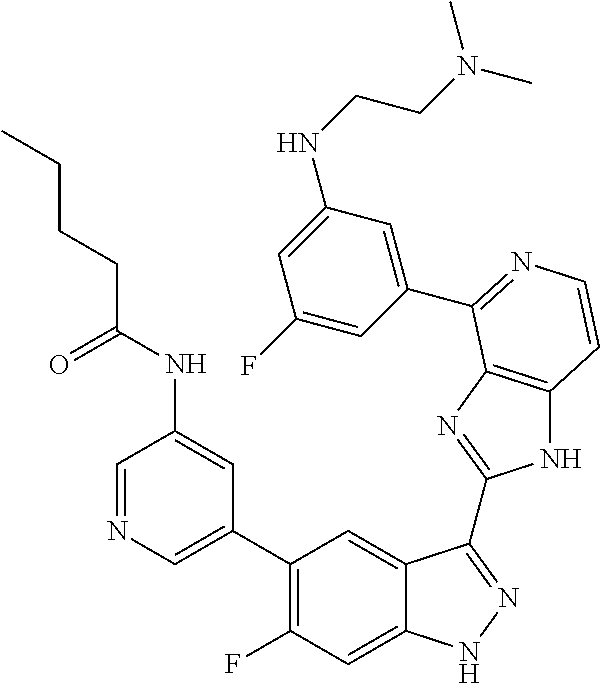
C1=C(C2=C(F)C=C3C(=C2)C(C2=NC4=C(N2)C=CN=C4C2=CC(NCCN(C)C)=CC(F)=C2)=NN3)C=C(NC(CCCC)=O)C=N1
